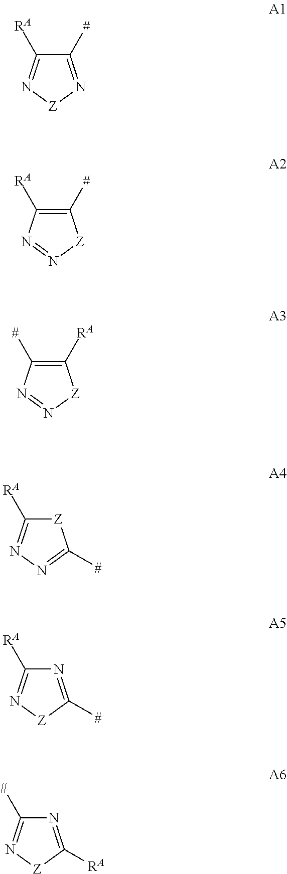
C1([#])=N[Z]N=C1[RA].C1([#])=C([RA])N=N[Z]1.C1([RA])=C([#])N=N[Z]1.[Z]1C([RA])=NN=C1[#].N1=C([#])[Z]N=C1[RA].N1=C([RA])[Z]N=C1[#]
